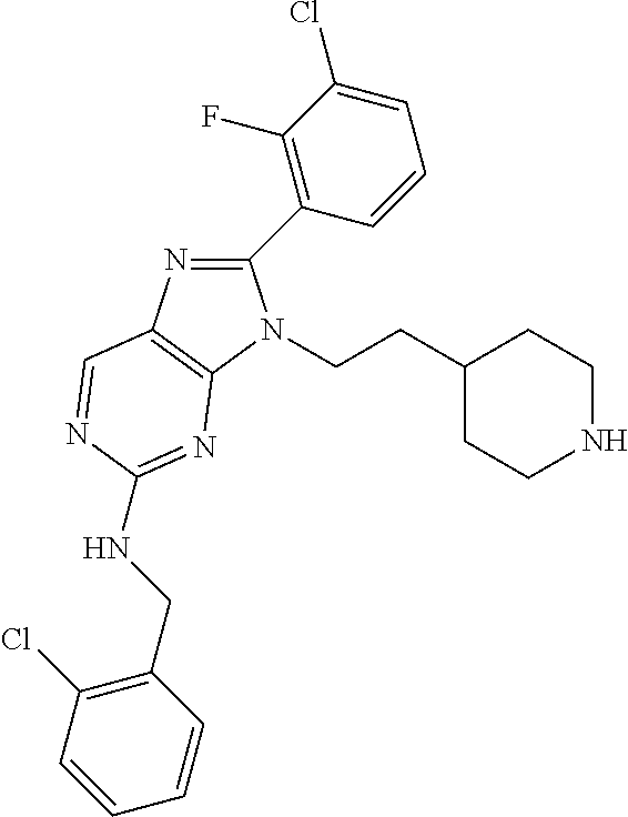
C1(C2=C(F)C(Cl)=CC=C2)=NC2=C(N1CCC1CCNCC1)N=C(NCC1=C(Cl)C=CC=C1)N=C2
